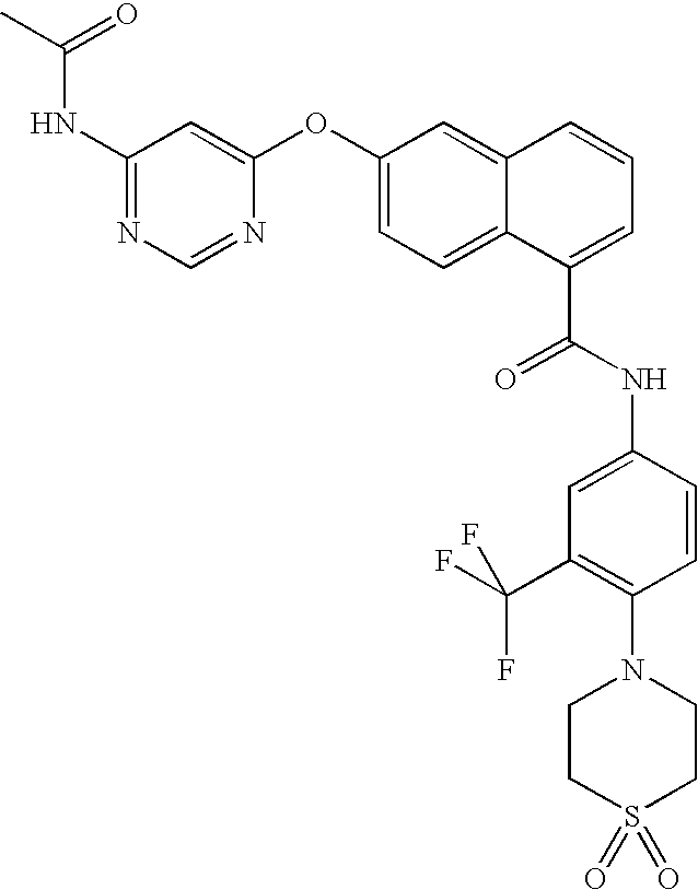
C(=O)(C)NC1=NC=NC(OC2=CC=C3C(=C2)C=CC=C3C(NC2=CC(C(F)(F)F)=C(N3CCS(=O)(=O)CC3)C=C2)=O)=C1
